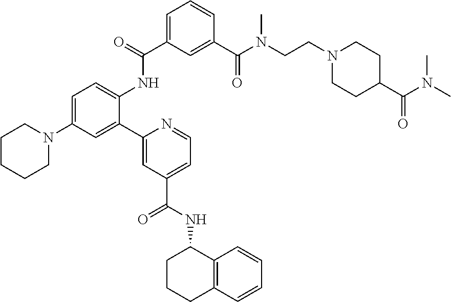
C1(C2=CC(N3CCCCC3)=CC=C2NC(C2=CC=CC(C(N(CCN3CCC(C(N(C)C)=O)CC3)C)=O)=C2)=O)=CC(C(NC2CCCC3=C2C=CC=C3)=O)=CC=N1
